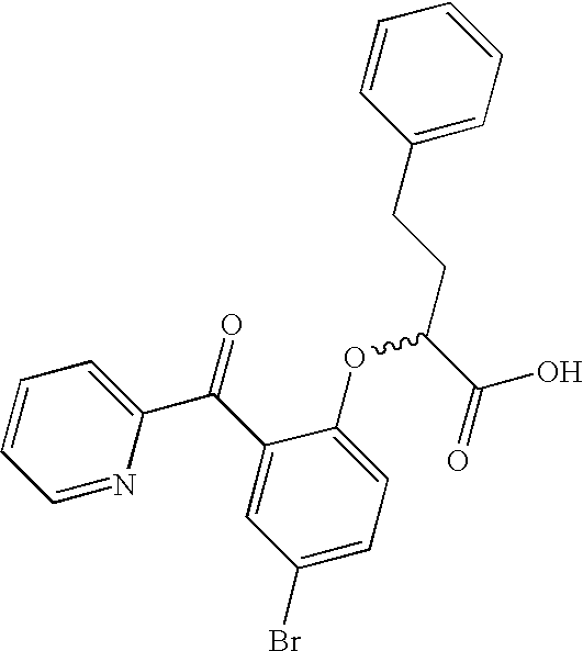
C1(CCC(C(=O)O)OC2=CC=C(Br)C=C2C(=O)C2=CC=CC=N2)=CC=CC=C1
